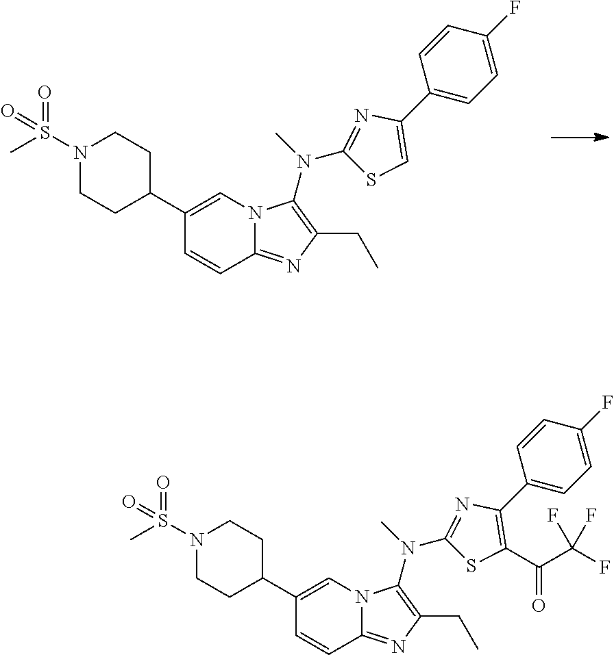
N1(S(C)(=O)=O)CCC(C2=CN3C(=NC(CC)=C3N(C3=NC(C4=CC=C(F)C=C4)=CS3)C)C=C2)CC1.N1(S(C)(=O)=O)CCC(C2=CN3C(=NC(CC)=C3N(C3=NC(C4=CC=C(F)C=C4)=C(C(=O)C(F)(F)F)S3)C)C=C2)CC1
